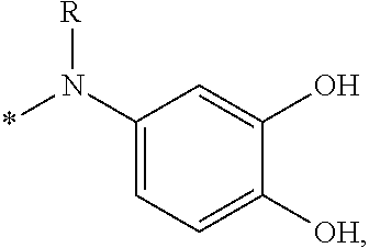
C1(N(*)[R])=CC=C([OH])C(O)=C1
